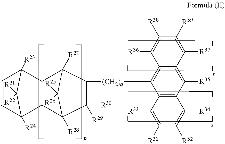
[R25]C1([R26])C2([R28])C([R30])([R29])C([(CH2)q]C3=C4C(=C([R35])C5=C3C([R33])=C([R31])C([R32])=C5[R34])C([R37])=C([R39])C([R38])=C4[R36])C1([R27])C1C2C2([R24])C([R21])([R22])C1([R23])C=C2
